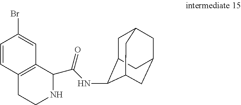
C1C2C(NC(C3C4=C(C=CC(Br)=C4)CCN3)=O)C3CC(CC1C3)C2
